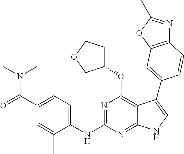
C1(C(=O)N(C)C)=CC=C(NC2=NC(OC3CCOC3)=C3C(=N2)NC=C3C2=CC3=C(N=C(C)O3)C=C2)C(C)=C1
